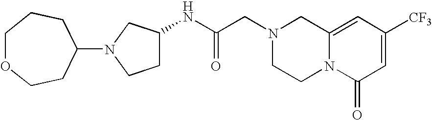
C12=CC([CF3])=CC(=O)N1CCN(CC(NC1CCN(C3CCOCCC3)C1)=O)C2
